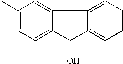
C1(C)=CC=C2C(=C1)C1=CC=CC=C1C2O
